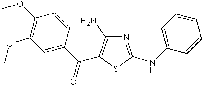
C1(OC)=C(OC)C=C(C(C2=C(N)N=C(NC3=CC=CC=C3)S2)=O)C=C1
